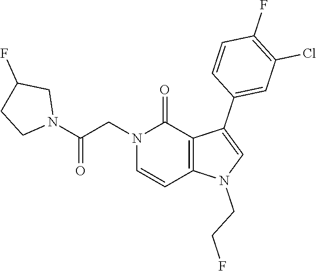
C1(F)=C(Cl)C=C(C2=CN(CCF)C3=C2C(=O)N(CC(N2CC(F)CC2)=O)C=C3)C=C1
